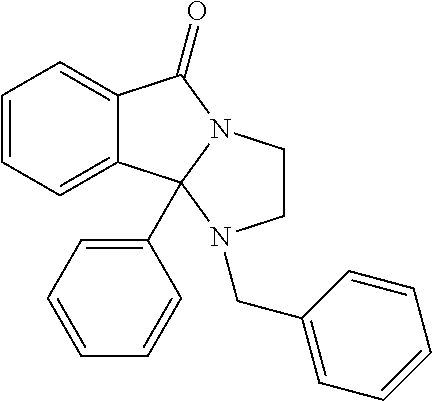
C12=CC=CC=C1C1(C3=CC=CC=C3)N(C2=O)CCN1CC1=CC=CC=C1
